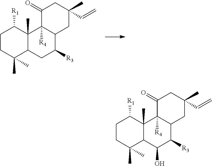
C1CC(C)(C)C2C(C)(C1[R1])C1([R4])C(C([R3])C2)CC(C=C)(C)CC1=O.C1CC(C)(C)C2C(C)(C1[R1])C1([R4])C(C([R3])C2O)CC(C=C)(C)CC1=O
